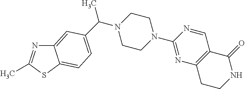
N1=C(C)SC2=CC=C(C(N3CCN(C4=NC5=C(C=N4)C(=O)NCC5)CC3)C)C=C12
